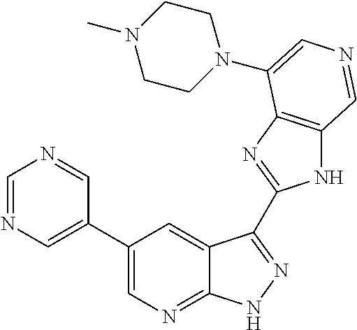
C1(C2=CN=CN=C2)=CN=C2C(=C1)C(C1=NC3=C(N1)C=NC=C3N1CCN(C)CC1)=NN2
